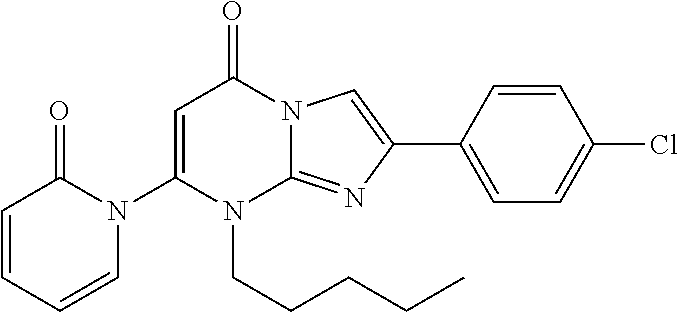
C1(N2C=CC=CC2=O)=CC(=O)N2C(=NC(C3=CC=C(Cl)C=C3)=C2)N1CCCCC
